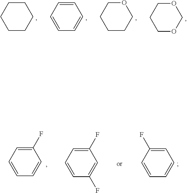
C1CCCCC1.C1=CC=CC=C1.O1CCCCC1.O1CCCOC1.C1(F)=CC=CC=C1.C1(F)=CC=CC(F)=C1.C1=C(F)C=CC=C1
